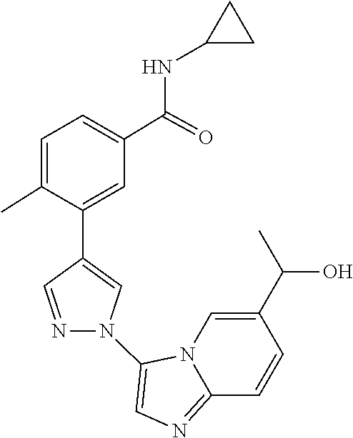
N12C(=NC=C1N1C=C(C3=CC(C(NC4CC4)=O)=CC=C3C)C=N1)C=CC(C(C)O)=C2
